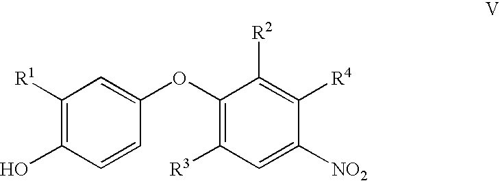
C1=CC(OC2=C([R3])C=C([NO2])C([R4])=C2[R2])=CC([R1])=C1O
